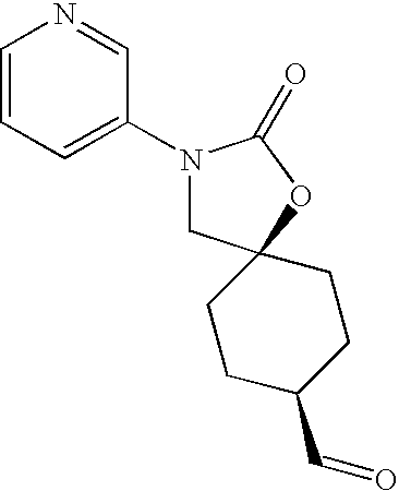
C1=CC=C(N2CC3(OC2=O)CCC(C=O)CC3)C=N1
